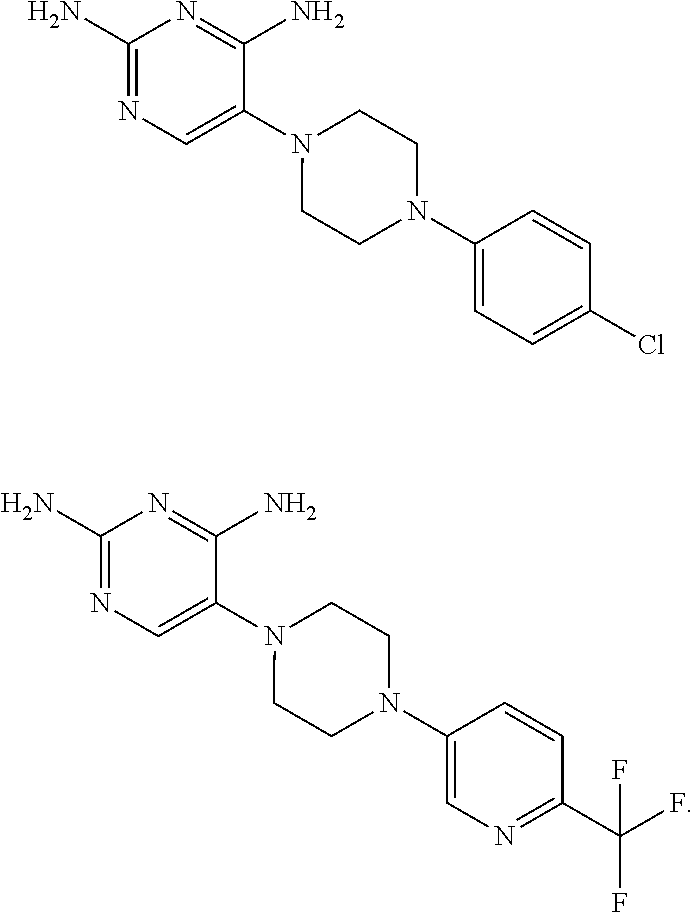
C1(N)=NC=C(N2CCN(C3=CC=C(Cl)C=C3)CC2)C(N)=N1.C1(N)=NC=C(N2CCN(C3=CN=C(C(F)(F)F)C=C3)CC2)C(N)=N1
